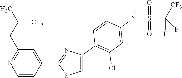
C1=CC(C2=NC(C3=C(Cl)C=C(NS(=O)(=O)C([CF3])(F)F)C=C3)=CS2)=CC(CC(C)C)=N1
